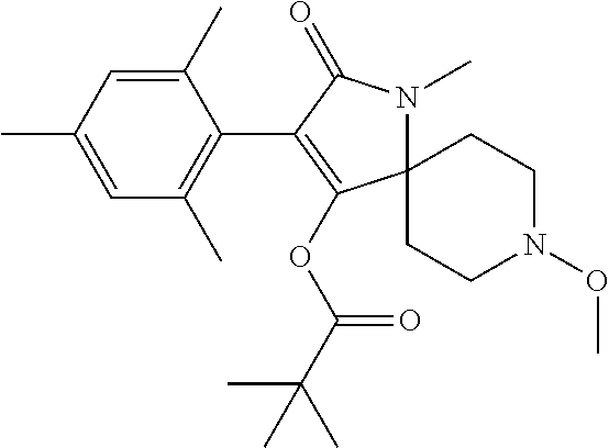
C1=C(C)C=C(C)C(C2=C(OC(=O)C(C)(C)C)C3(N(C)C2=O)CCN(OC)CC3)=C1C
